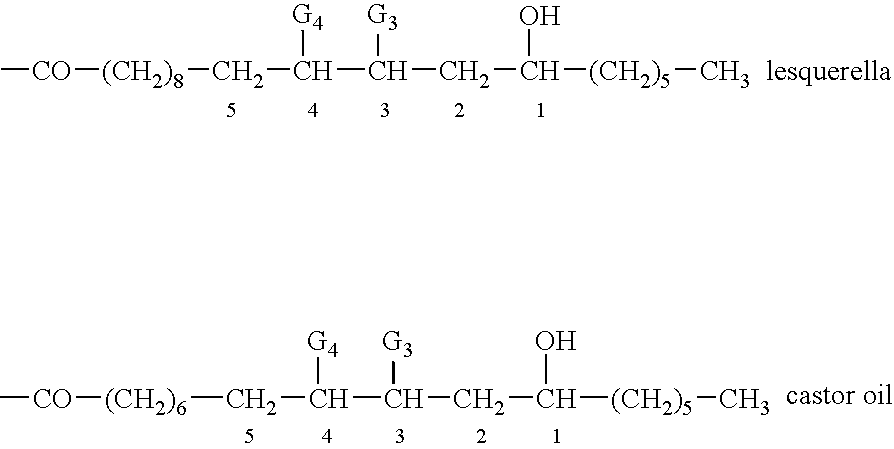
C[CO][(CH2)8]CC([G4])C(CC([(CH2)5]C)O)[G3].C[CO][(CH2)6]CC([G4])C(CC([(CH2)5]C)O)[G3]
